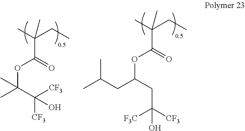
C(C(OC(C)(C([CF3])(O)[CF3])C)=O)(C)(CC)C.C(C(OC(CC(C)C)CC([F3C])([CF3])O)=O)(C)(CC)C
